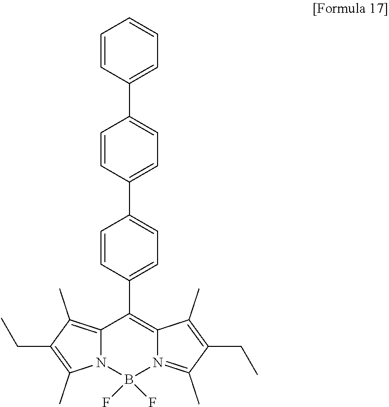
B1(F)(F)N2C(=C(C)C(CC)=C2C)C(C2=CC=C(C3=CC=C(C4=CC=CC=C4)C=C3)C=C2)=C2C(C)=C(CC)C(C)=N12
